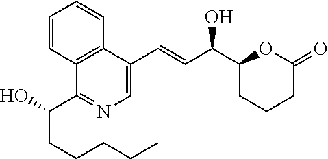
C1=CC2=C(C=C1)C(C=CC(C1CCCC(=O)O1)O)=CN=C2C(CCCCC)O
